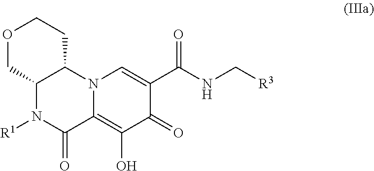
C1(O)=C2C(=O)N([R1])C3C(N2C=C(C(=O)NC[R3])C1=O)CCOC3
